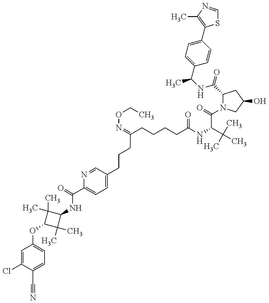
C1=C(Cl)C(C#N)=CC=C1OC1C(C)(C)C(NC(C2=CC=C(CCCC(CCCCC(NC(C(C)(C)C)C(=O)N3C(C(=O)NC(C)C4=CC=C(C5=C(C)N=CS5)C=C4)CC(O)C3)=O)=NOCC)C=N2)=O)C1(C)C
